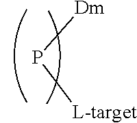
P([Dm])[L-target]
